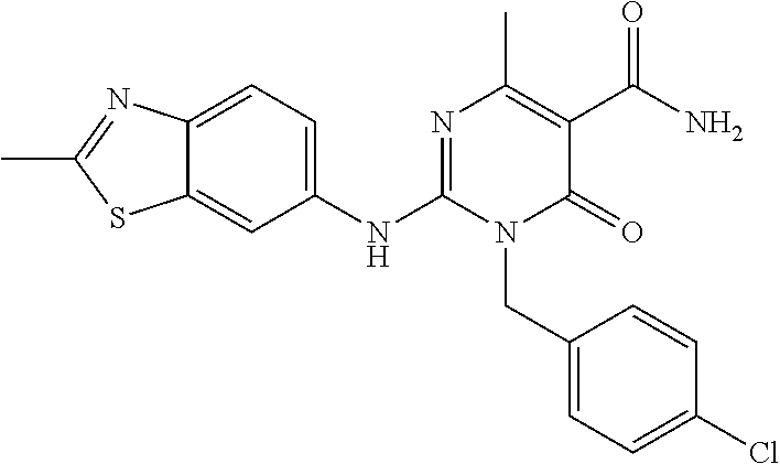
C1(NC2=NC(C)=C(C(N)=O)C(=O)N2CC2=CC=C(Cl)C=C2)=CC=C2C(=C1)SC(C)=N2
